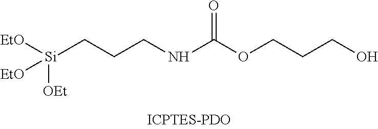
[Si](CCCNC(OCCCO)=O)([EtO])([OEt])[EtO]
